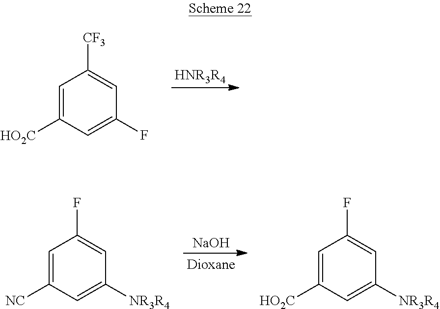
[HNR3R4].C1=C([HO2C])C=C(F)C=C1[CF3].[NaOH].C1=C([NC])C=C([NR3R4])C=C1F.C1=C([HO2C])C=C([NR3R4])C=C1F
